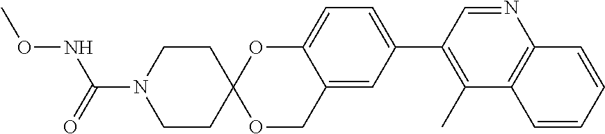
N1=CC(C2=CC=C3C(=C2)COC2(O3)CCN(C(=O)NOC)CC2)=C(C)C2=C1C=CC=C2
